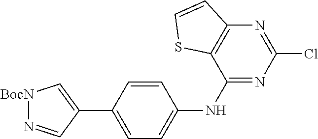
C1(Cl)=NC2=C(C(NC3=CC=C(C4=C[BocN]N=C4)C=C3)=N1)SC=C2
